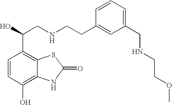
C1=CC(O)=C2C(=C1C(O)CNCCC1=CC(CNCCOC)=CC=C1)SC(=O)N2
